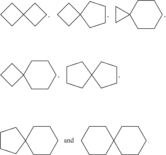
C1CC2(C1)CCC2.C1CC2(C1)CCCC2.C12(CC1)CCCCC2.C12(CCCCC1)CCC2.C12(CCCC1)CCCC2.C12(CCCCC1)CCCC2.C12(CCCCC1)CCCCC2
